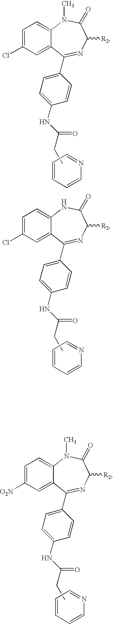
C1=CC=NC=C1.C1=C(Cl)C=C2C(=C1)N(C)C(=O)C([R2])N=C2C1=CC=C(NC(=O)CC)C=C1.C1=CC=NC=C1.C1=C(Cl)C=C2C(=C1)NC(=O)C([R2])N=C2C1=CC=C(NC(=O)CC)C=C1.C1=CC=NC=C1.C1=C([O2N])C=C2C(=C1)N(C)C(=O)C([R2])N=C2C1=CC=C(NC(=O)CC)C=C1
